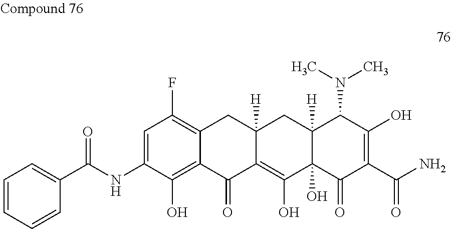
C1=C(NC(=O)C2=CC=CC=C2)C(O)=C2C(=C1F)CC1([H])C(=C(O)C3(O)C([H])(C1)C(N(C)C)C(O)=C(C(N)=O)C3=O)C2=O
